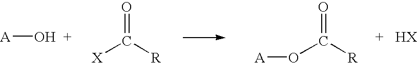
[A][OH  +].O=C([R])[X].O=C([R])O[A].[+   HX]
